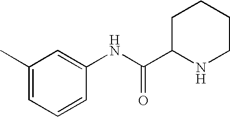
C1(C)=CC=CC(NC(C2NCCCC2)=O)=C1
